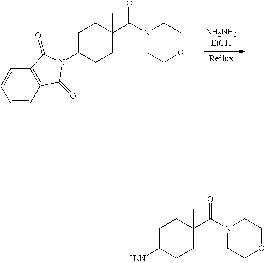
C1C(N2C(=O)C3=C(C=CC=C3)C2=O)CCC(C(N2CCOCC2)=O)(C)C1.C1C(N)CCC(C(N2CCOCC2)=O)(C)C1
